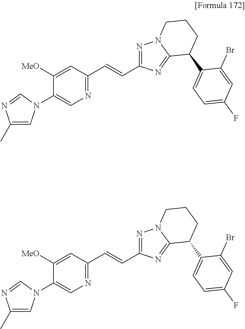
C(=CC1=NC=C(N2C=C(C)N=C2)C([MeO])=C1)C1=NN2C(=N1)C(C1=CC=C(F)C=C1Br)CCC2.C(=CC1=NC=C(N2C=C(C)N=C2)C([MeO])=C1)C1=NN2C(=N1)C(C1=CC=C(F)C=C1Br)CCC2
